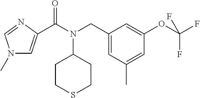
C(N(CC1=CC(C)=CC(OC(F)(F)F)=C1)C1CCSCC1)(=O)C1=CN(C)C=N1
